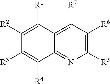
C1([R2])=C([R1])C2=C([R7])C([R6])=C([R5])N=C2C([R4])=C1[R3]
